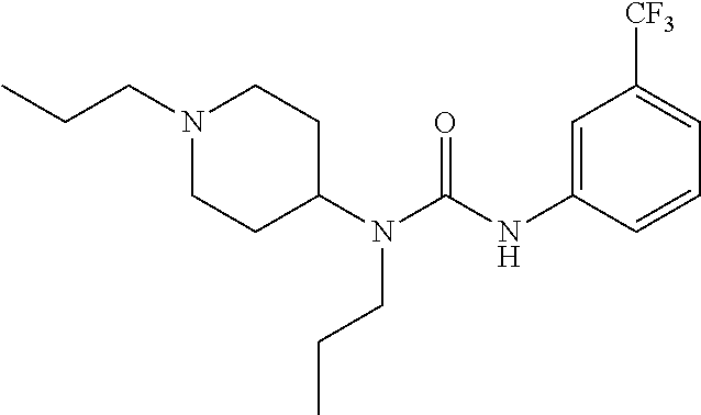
N1(CCC)CCC(N(C(NC2=CC([CF3])=CC=C2)=O)CCC)CC1
